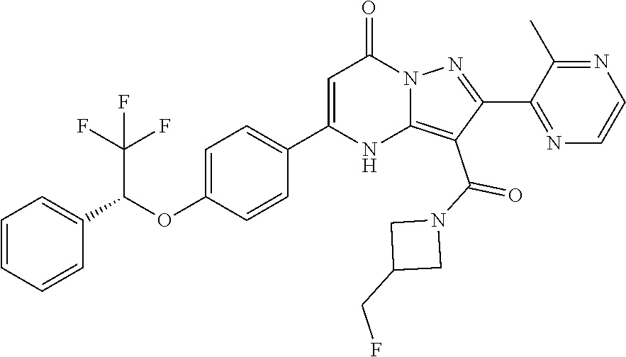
C1(C2=CC=C(OC(C3=CC=CC=C3)C(F)(F)F)C=C2)=CC(=O)N2C(=C(C(=O)N3CC(CF)C3)C(C3=NC=CN=C3C)=N2)N1
